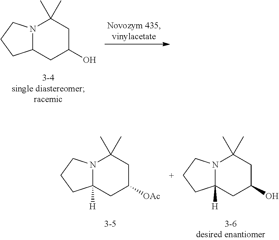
N12C(CC(O)CC1(C)C)CCC2.N12C([H])(CC([OAc])CC1(C)C)CCC2.N12C([H])(CC(O)CC1(C)C)CCC2
